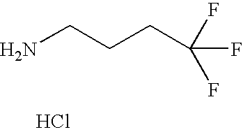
NCCCC(F)(F)F.Cl
